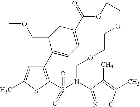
C1(C2=CC=C(C(=O)OCC)C=C2COC)=C(S(=O)(N(COCCOC)C2=NOC(C)=C2C)=O)SC(C)=C1
